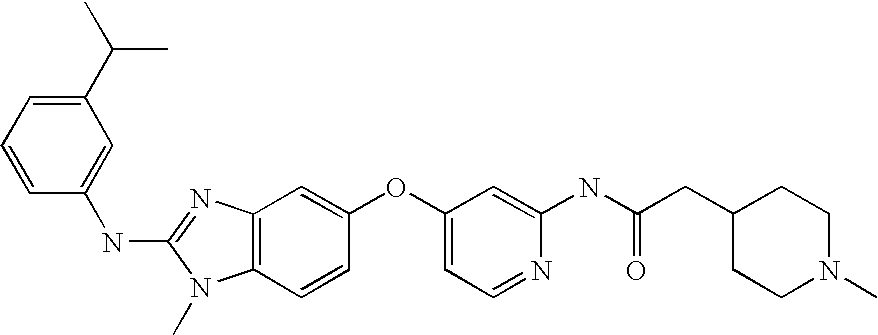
C1(C(C)C)=CC=CC(NC2=NC3=C(N2C)C=CC(OC2=CC=NC(NC(CC4CCN(C)CC4)=O)=C2)=C3)=C1
